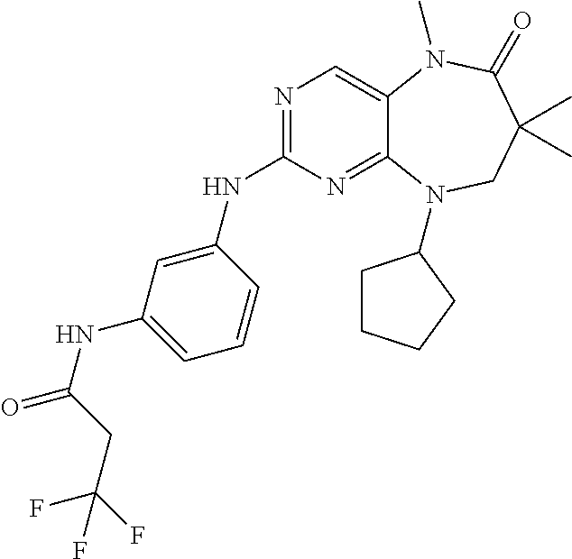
N1=C(NC2=CC(NC(CC(F)(F)F)=O)=CC=C2)N=C2C(=C1)N(C)C(=O)C(C)(C)CN2C1CCCC1
